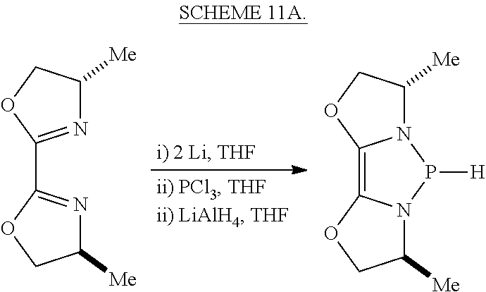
C1([Me])N=C(C2=NC([Me])CO2)OC1.N12C([Me])COC1=C1N(P2[H])C([Me])CO1
